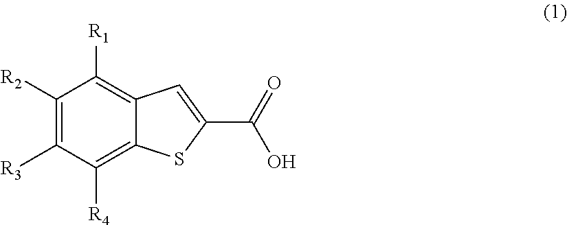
C1([R2])=C([R3])C([R4])=C2C(=C1[R1])C=C(C(=O)O)S2
